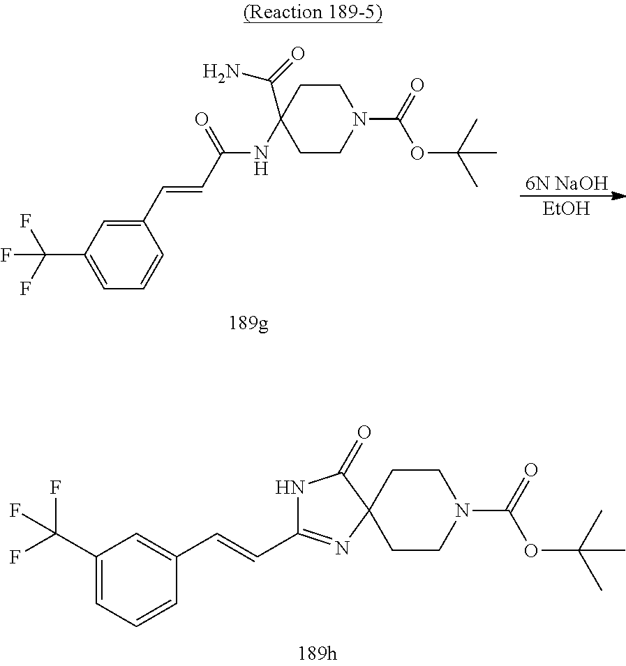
C1(C=CC(NC2(C(=O)N)CCN(C(=O)OC(C)(C)C)CC2)=O)=CC(C(F)(F)F)=CC=C1.[6N NaOH].[EtOH].C(C1=NC2(C(=O)N1)CCN(C(=O)OC(C)(C)C)CC2)=CC1=CC(C(F)(F)F)=CC=C1
